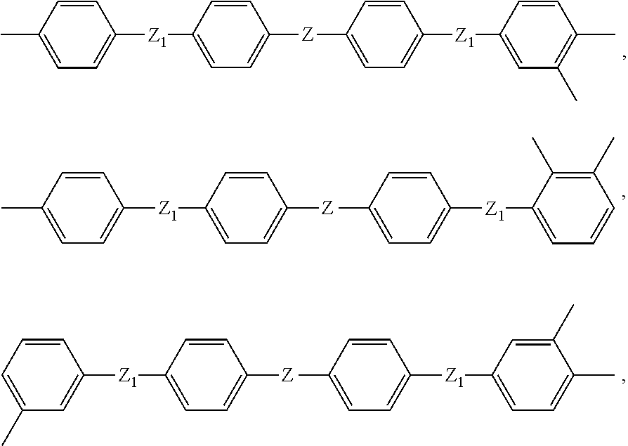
C1=CC=C(C)C=C1[Z1]C1=CC=C([Z]C2=CC=C([Z1]C3=CC=C(C)C(C)=C3)C=C2)C=C1.C1=CC(C)=CC=C1[Z1]C1=CC=C([Z]C2=CC=C([Z1]C3=CC(C)=C(C)C=C3)C=C2)C=C1.C1=CC(C)=CC=C1[Z1]C1=CC=C([Z]C2=CC=C([Z1]C3=CC=CC(C)=C3C)C=C2)C=C1
